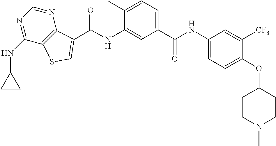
C1=C(C)C(NC(=O)C2=CSC3=C2N=CN=C3NC2CC2)=CC(C(NC2=CC=C(OC3CCN(C)CC3)C([CF3])=C2)=O)=C1
